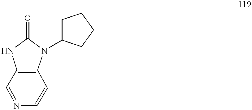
C1=NC=CC2=C1NC(=O)N2C1CCCC1
